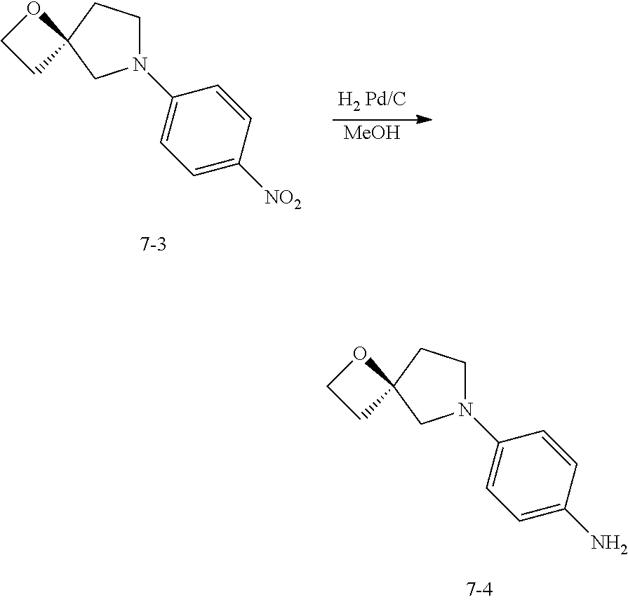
N1(C2=CC=C(N)C=C2)CCC2(C1)OCC2.N1(C2=CC=C([NO2])C=C2)CCC2(C1)OCC2.[MeOH]
